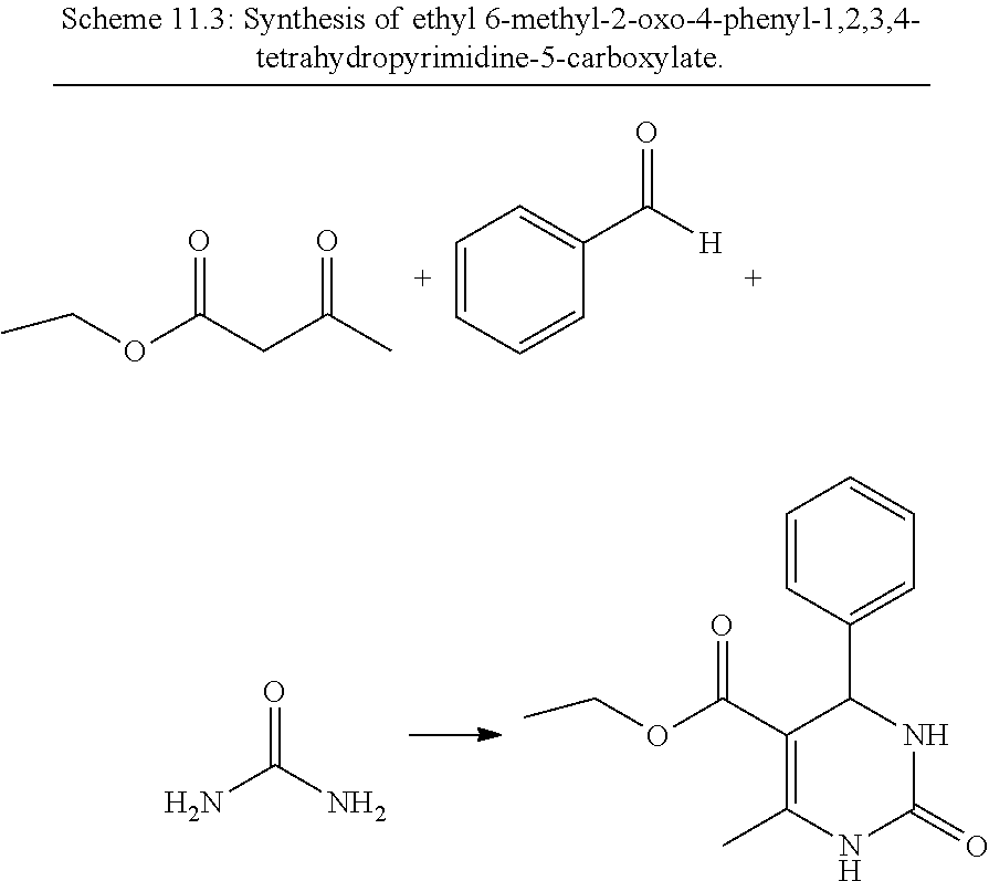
NC(N)=O.O=C(C1=C(C)NC(=O)NC1C1=CC=CC=C1)OCC.O=C(CC(C)=O)OCC.C1=CC=CC(C([H])=O)=C1
